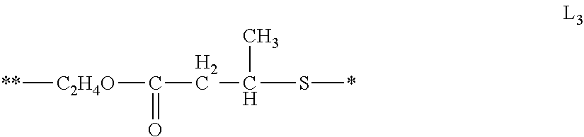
[**][C2H4O]C(=O)CC(S*)C
